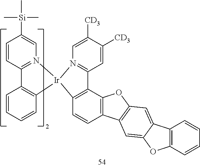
C1=CC2=C(C3=C1[Ir]1(N4=C3C=C([CD3])C([CD3])=C4)N3=C(C=CC([Si](C)(C)C)=C3)C3=C1C=CC=C3)OC1=C2C=C2C(=C1)C1=C(O2)C=CC=C1
